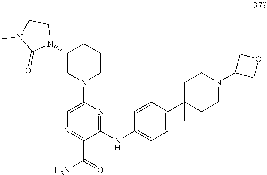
N1=C(C(=O)N)C(NC2=CC=C(C3(C)CCN(C4COC4)CC3)C=C2)=NC(N2CCCC(N3CCN(C)C3=O)C2)=C1
